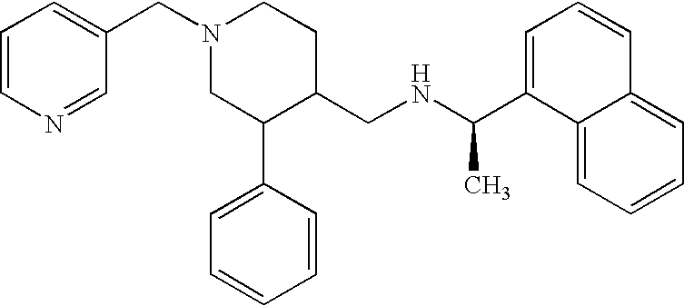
N1(CC2=CC=CN=C2)CC(C2=CC=CC=C2)C(CNC(C2=CC=CC3=CC=CC=C23)C)CC1
